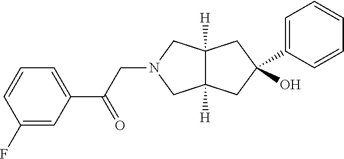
C12([H])C([H])(CC(O)(C3=CC=CC=C3)C1)CN(CC(C1=CC=CC(F)=C1)=O)C2
